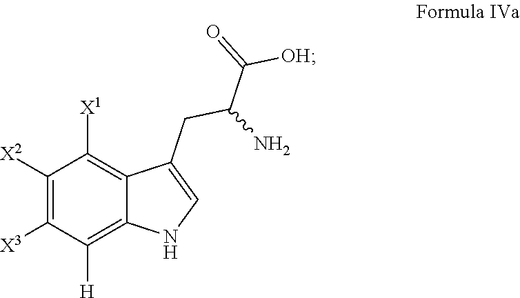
C1([X2])=C([X3])C([H])=C2C(=C1[X1])C(CC(N)C(=O)[OH])=CN2
